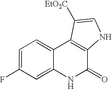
C1=C(F)C=C2C(=C1)C1=C(C(=O)N2)NC=C1[EtO2C]
